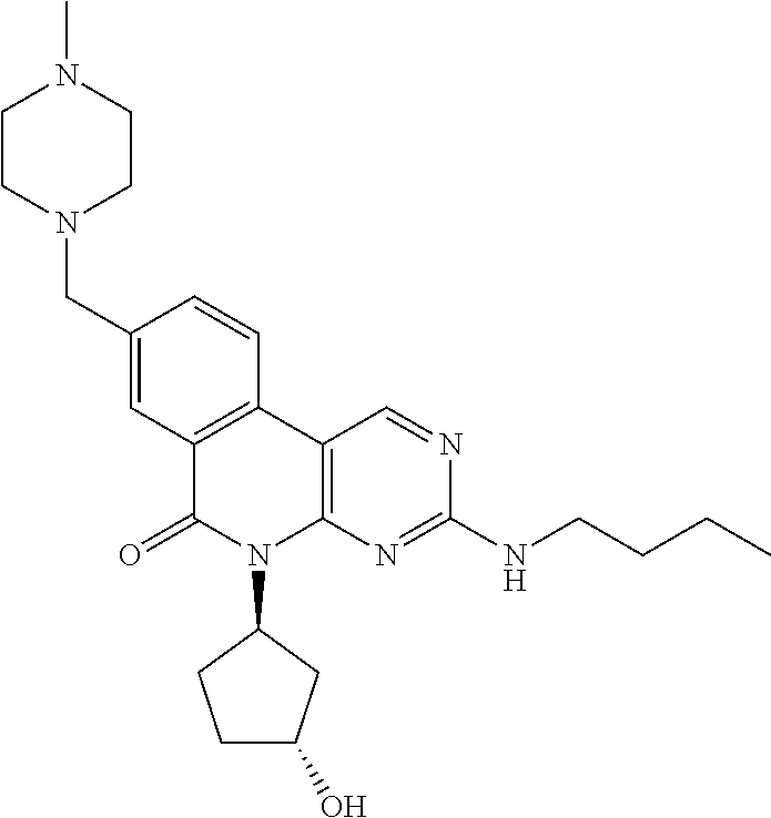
C1(CN2CCN(C)CC2)=CC2=C(C=C1)C1=C(N(C3CCC(O)C3)C2=O)N=C(NCCCC)N=C1
